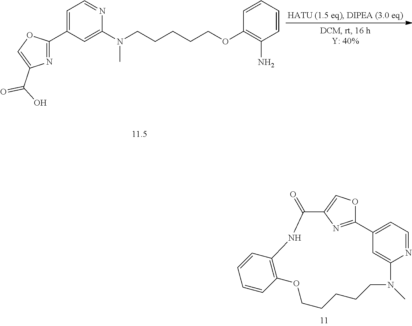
C12=NC(=CO1)C(=O)NC1=C(C=CC=C1)OCCCCCN(C)C1=CC2=CC=N1.C1=C(C2=NC(C(=O)O)=CO2)C=C(N(C)CCCCCOC2=C(N)C=CC=C2)N=C1
